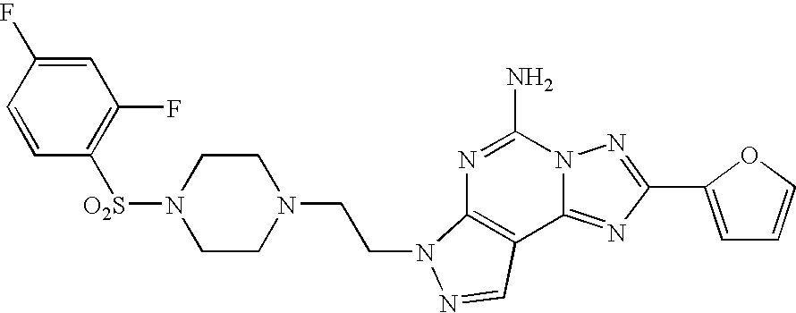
C1=CC([O2S]N2CCN(CCN3C4=C(C5=NC(C6=CC=CO6)=NN5C(N)=N4)C=N3)CC2)=C(F)C=C1F
